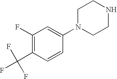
C1(F)=C(C(F)(F)F)C=CC(N2CCNCC2)=C1
